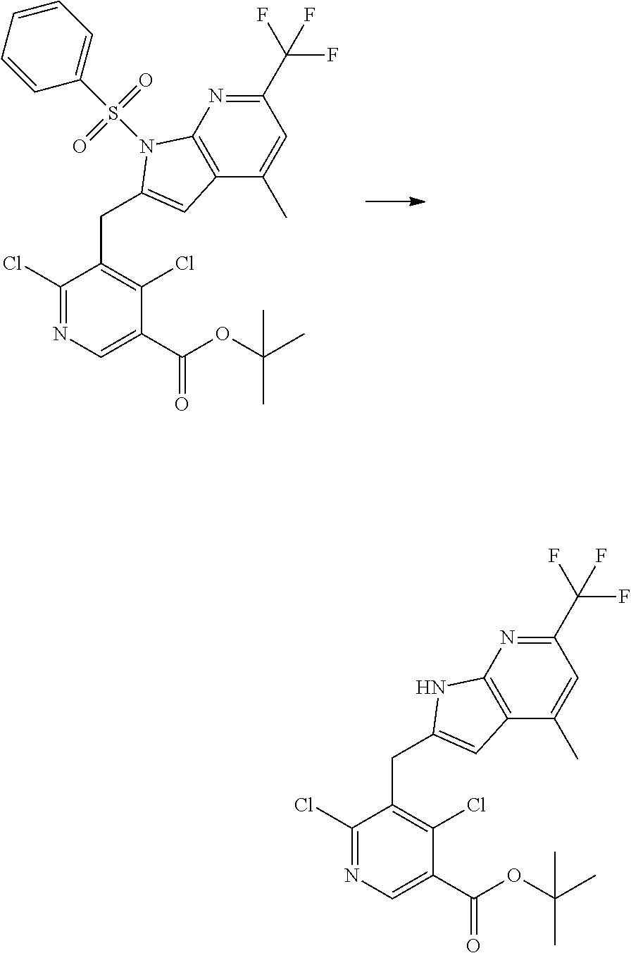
C1(C(F)(F)F)=NC2=C(C(C)=C1)C=C(CC1=C(Cl)C(C(OC(C)(C)C)=O)=CN=C1Cl)N2S(C1=CC=CC=C1)(=O)=O.C1(C(F)(F)F)=NC2=C(C(C)=C1)C=C(CC1=C(Cl)C(C(OC(C)(C)C)=O)=CN=C1Cl)N2
